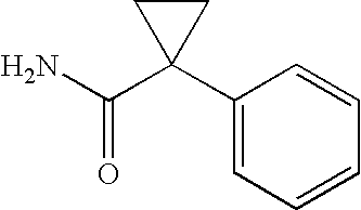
C1(C2(C(N)=O)CC2)=CC=CC=C1
